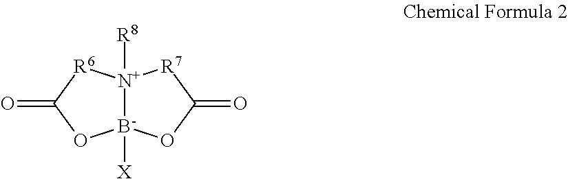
[N+]12([R8])[B-]([X])(OC(=O)[R7]1)OC(=O)[R6]2
